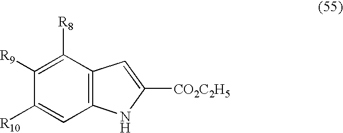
C12=C(C([R8])=C([R9])C([R10])=C1)C=C([CO2C2H5])N2
